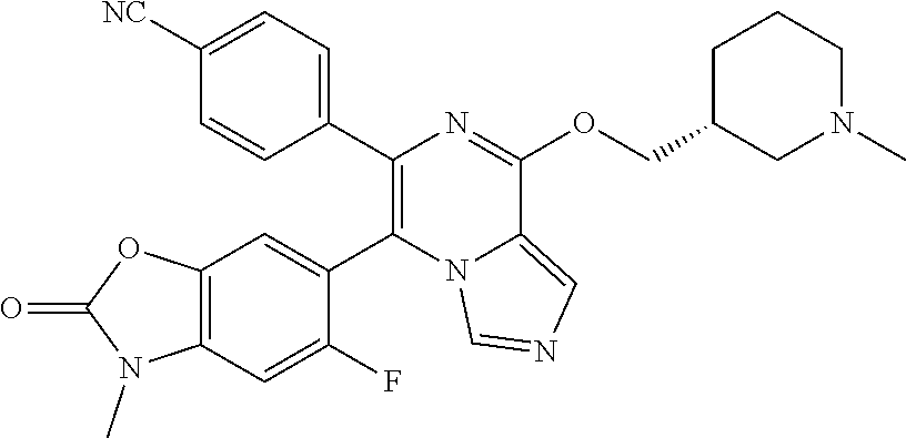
C1(C2=CC=C([NC])C=C2)=C(C2=CC3=C(C=C2F)N(C)C(=O)O3)N2C(=CN=C2)C(OCC2CN(C)CCC2)=N1
